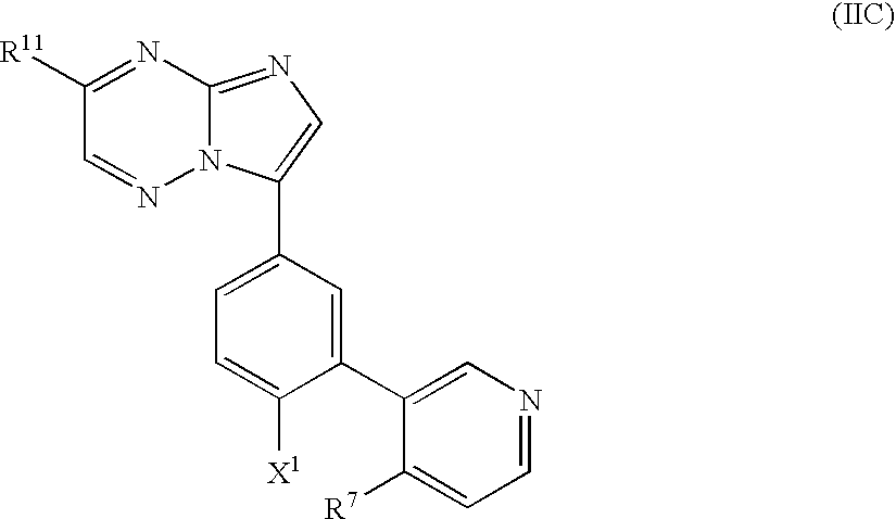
N1=CC([R11])=NC2=NC=C(C3=CC=C([X1])C(C4=CN=CC=C4[R7])=C3)N12
